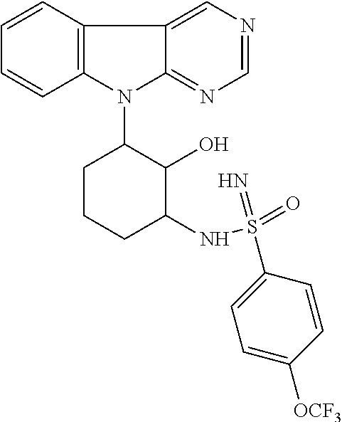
N1(C2CCCC(NS(=O)(=N)C3=CC=C([OCF3])C=C3)C2O)C2=C(C3=CN=CN=C13)C=CC=C2
